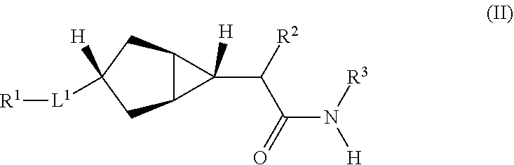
C12C(CC([L1][R1])([H])C1)C2([H])C(C(N([R3])[H])=O)[R2]
